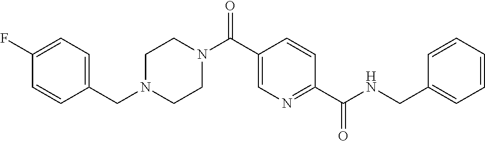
C1CN(C(C2=CN=C(C(=O)NCC3=CC=CC=C3)C=C2)=O)CCN1CC1=CC=C(F)C=C1
